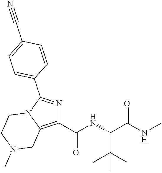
C1(C(NC(C(NC)=O)C(C)(C)C)=O)=C2N(C(C3=CC=C(C#N)C=C3)=N1)CCN(C)C2
